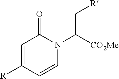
C1=C([R])C=CN(C([CO2Me])C[R])C1=O
